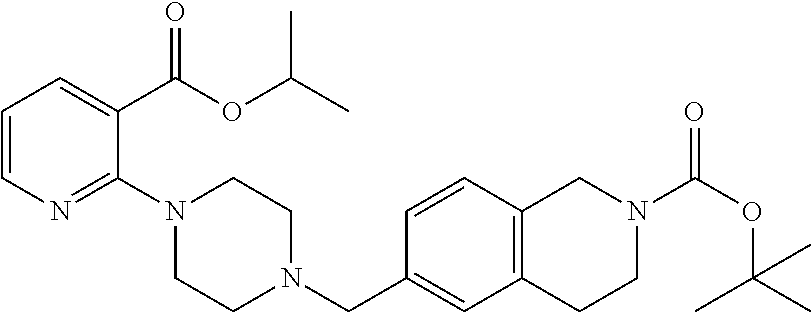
C1=CN=C(N2CCN(CC3=CC4=C(C=C3)CN(C(OC(C)(C)C)=O)CC4)CC2)C(C(OC(C)C)=O)=C1
